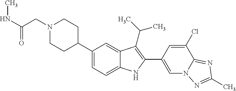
C1(C2CCN(CC(NC)=O)CC2)=CC=C2C(=C1)C(C(C)C)=C(C1=CN3C(=NC(C)=N3)C(Cl)=C1)N2
